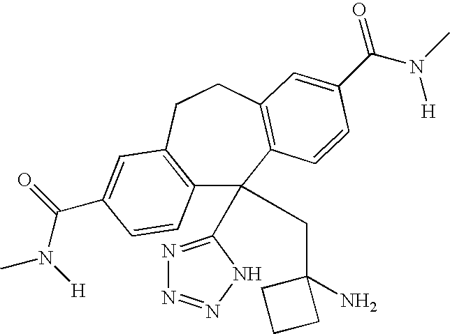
C12=C(CCC3=C(C1(CC1(N)CCC1)C1=NN=NN1)C=CC(C(N(C)[H])=O)=C3)C=C(C(=O)N([H])C)C=C2
